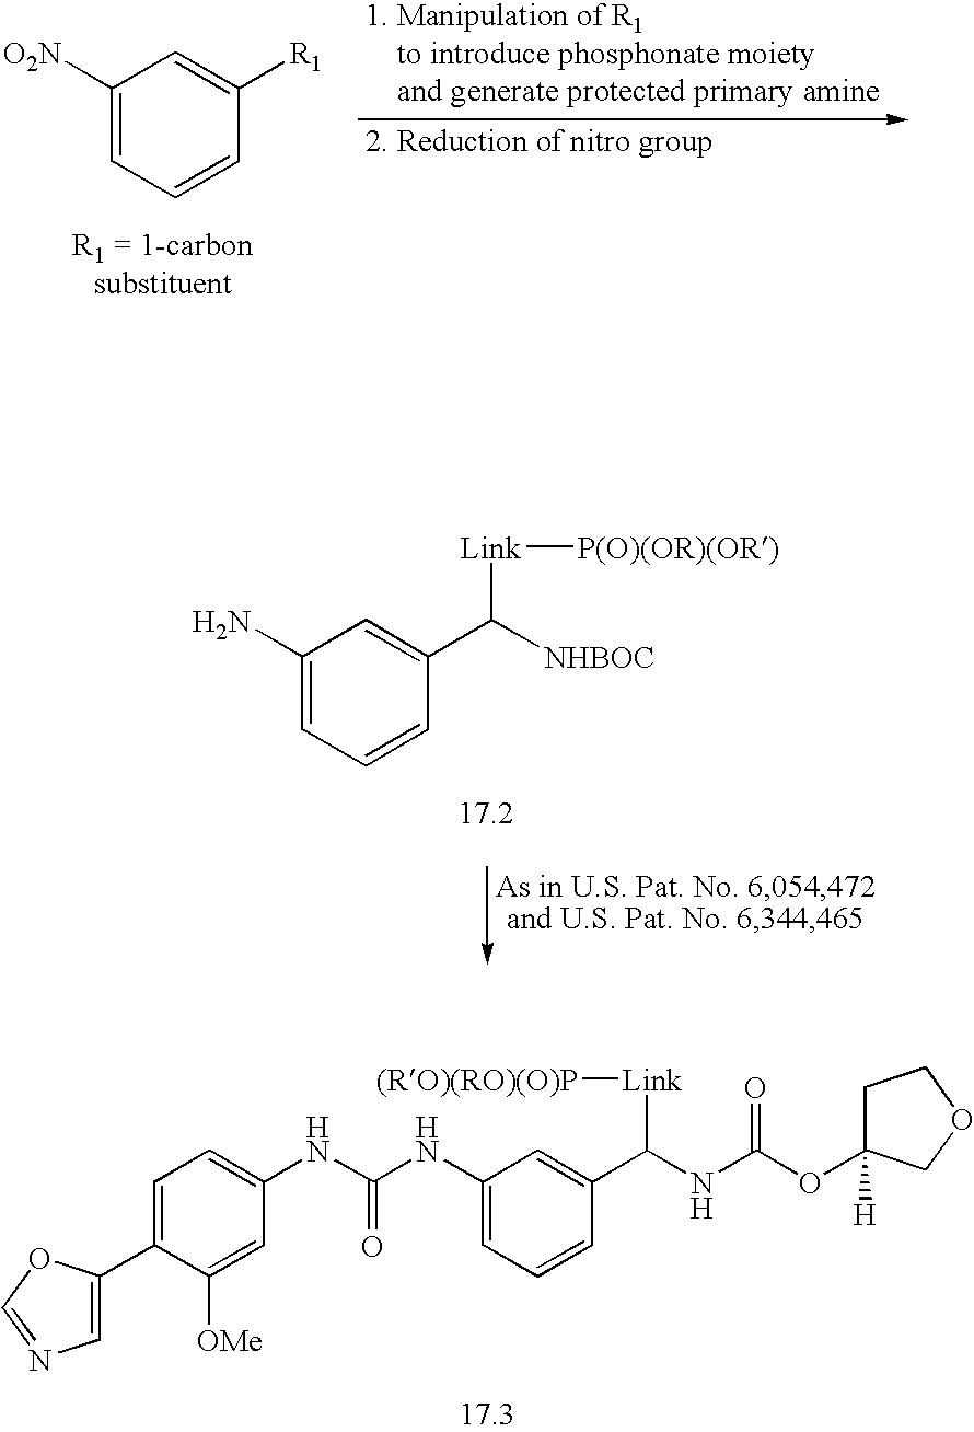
C1([O2N])=CC=CC([R1])=C1.C1(N)=CC=CC(C([Link][P(O)(OR)(OR)])[NHBOC])=C1.[17.3].C1=C(C2=CN=CO2)C([OMe])=CC(NC(NC2=CC=CC(C(NC(OC3([H])CCOC3)=O)[Link][(RO)(RO)(O)P])=C2)=O)=C1
